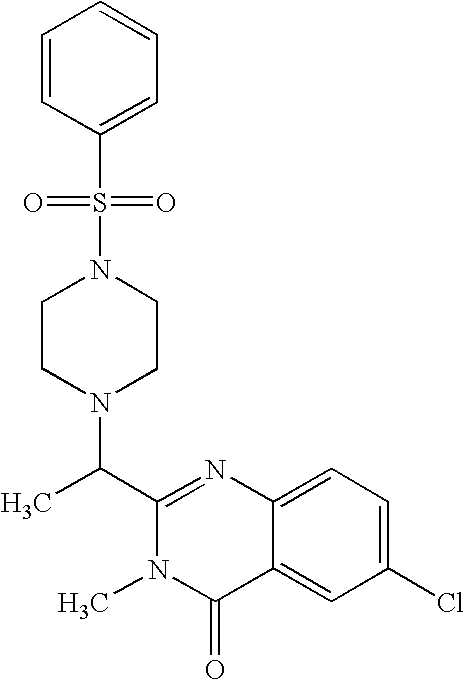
N1(S(=O)(C2=CC=CC=C2)=O)CCN(C(C2=NC3=CC=C(Cl)C=C3C(=O)N2C)C)CC1
